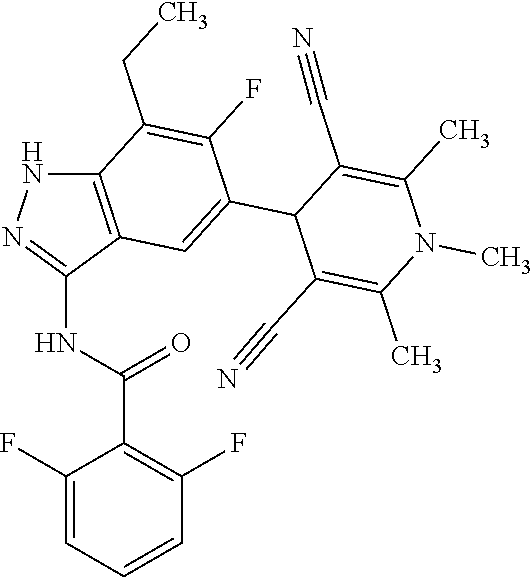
C12=C(C(NC(C3=C(F)C=CC=C3F)=O)=NN1)C=C(C1C(C#N)=C(C)N(C)C(C)=C1C#N)C(F)=C2CC
